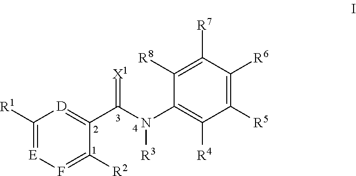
C1([R1])=[E]F=C([R2])C(C(N(C2=C([R4])C([R5])=C([R6])C([R7])=C2[R8])[R3])=[X1])=[D]1
